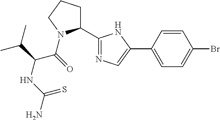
C1(Br)=CC=C(C2=CN=C(C3CCCN3C(C(NC(N)=S)C(C)C)=O)N2)C=C1
